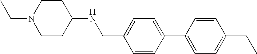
C1=C(CNC2CCN(CC)CC2)C=CC(C2=CC=C(CC)C=C2)=C1
